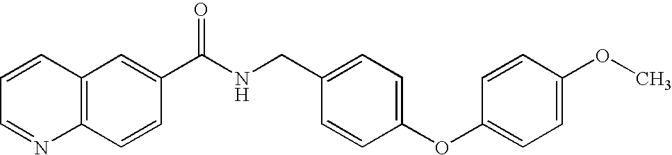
C1=CC=NC2=C1C=C(C(NCC1=CC=C(OC3=CC=C(OC)C=C3)C=C1)=O)C=C2
